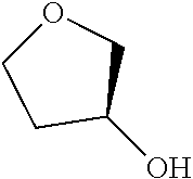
OC1COCC1
